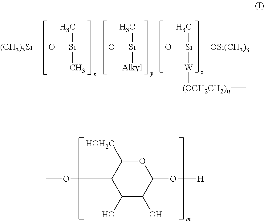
[(CH3)3Si]O[Si](O[Si](O[Si]([OSi(CH3)3])(C)[W][(OCH2CH2)n]C)(C)[Alkyl])(C)C.COC1C(O)C(O)C(O[H])OC1[HOH2C]
